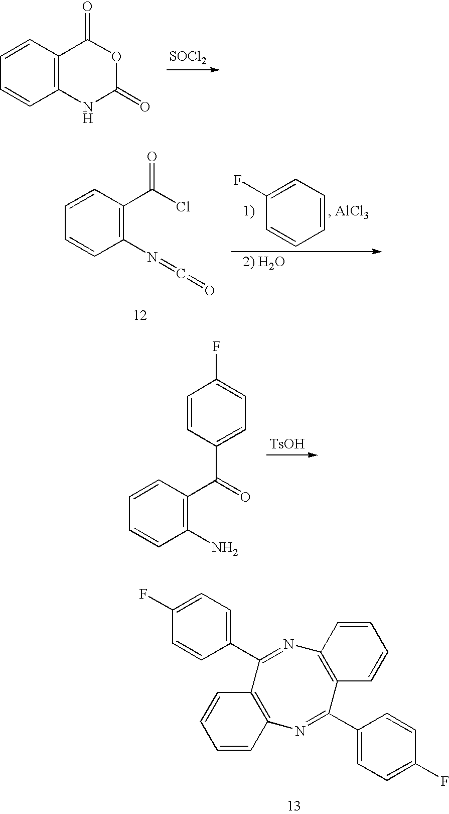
[SOCl2].C1=CC2=C(C=C1)NC(=O)OC2=O.[TsOH].C1=CC(C(=O)C2=C(N)C=CC=C2)=CC=C1F.C12=C(C=CC=C1)N=C(C1=CC=C(F)C=C1)C1=C(N=C2C2=CC=C(F)C=C2)C=CC=C1.C1=CC(C(Cl)=O)=C(N=C=O)C=C1.C1(F)=CC=CC=C1
